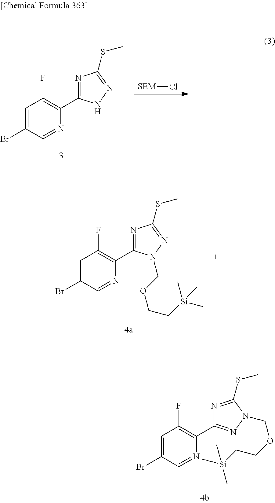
C1(C2=NC(SC)=NN2COCC[Si](C)(C)C)=C(F)C=C(Br)C=N1.C1(C2=NN(COCC[Si](C)(C)C)C(SC)=N2)=C(F)C=C(Br)C=N1.[SEM]Cl.C1(C2=NC(SC)=NN2)=C(F)C=C(Br)C=N1
